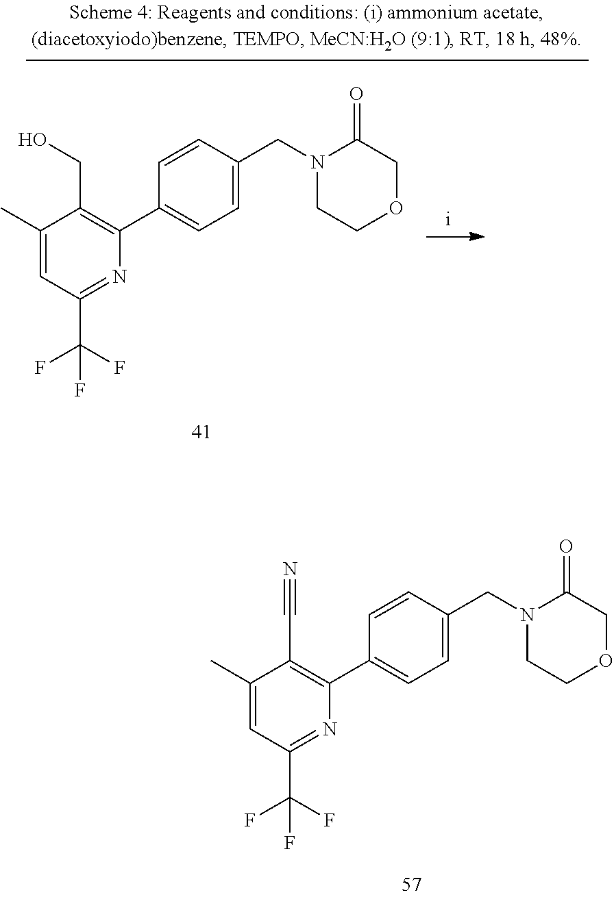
C1(C)=CC(C(F)(F)F)=NC(C2=CC=C(CN3CCOCC3=O)C=C2)=C1CO.C1(C)=CC(C(F)(F)F)=NC(C2=CC=C(CN3CCOCC3=O)C=C2)=C1C#N
